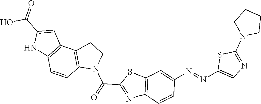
C1(N=NC2=CN=C(N3CCCC3)S2)=CC2=C(C=C1)N=C(C(=O)N1CCC3=C1C=CC1=C3C=C(C(=O)O)N1)S2
